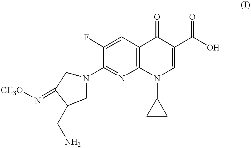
C12=C(C=C(F)C(N3CC(=N[CH3O])C(CN)C3)=N1)C(=O)C(C(O)=O)=CN2C1CC1
